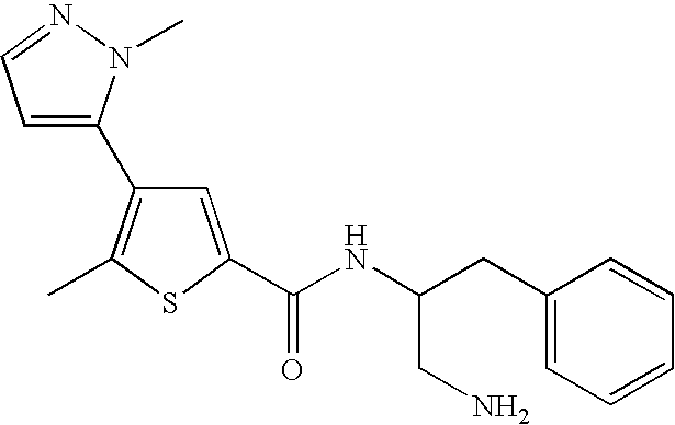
C1(C2=C(C)SC(C(NC(CC3=CC=CC=C3)CN)=O)=C2)=CC=NN1C
